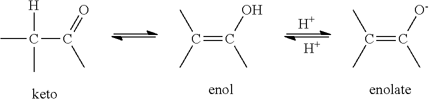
CC(C(C)=O)([H])C.C(=C(O)C)(C)C.C(=C([O-])C)(C)C.[H].[H]
